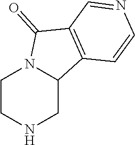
C1CNCC2N1C(=O)C1=C2C=CN=C1
